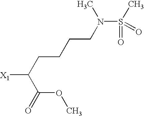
[X1]C(CCCCN(S(C)(=O)=O)C)C(=O)OC
